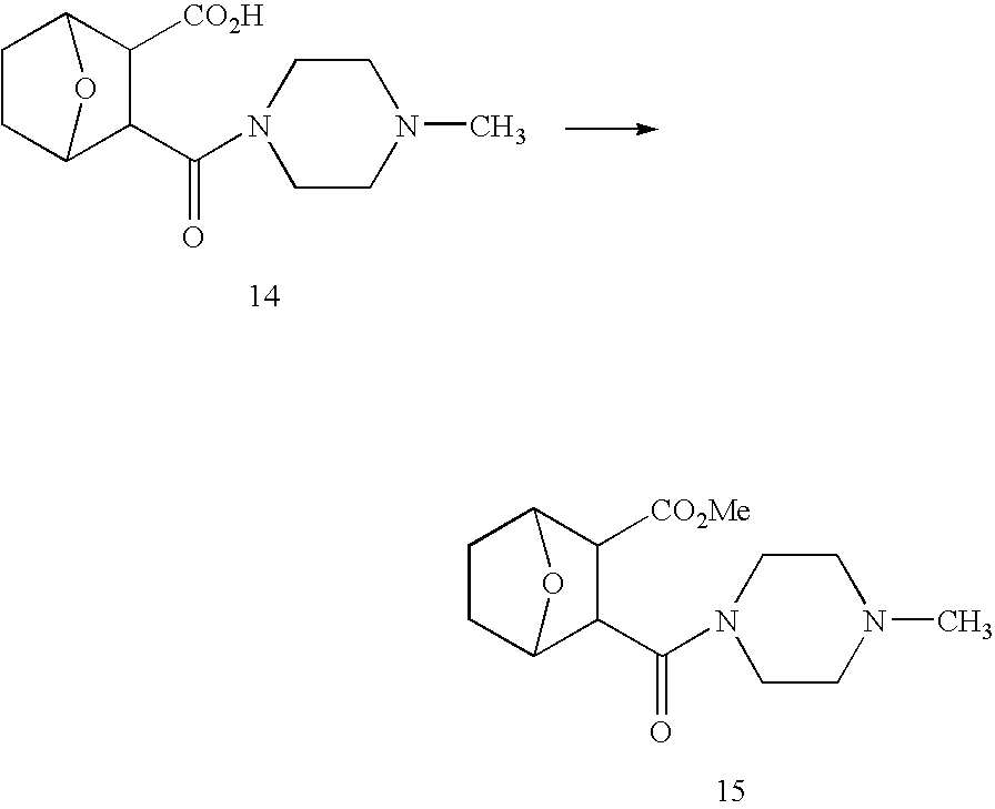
C1C2C(C(=O)N3CCN(C)CC3)C([CO2Me])C(C1)O2.C1C2C(C(=O)N3CCN(C)CC3)C([CO2H])C(C1)O2
